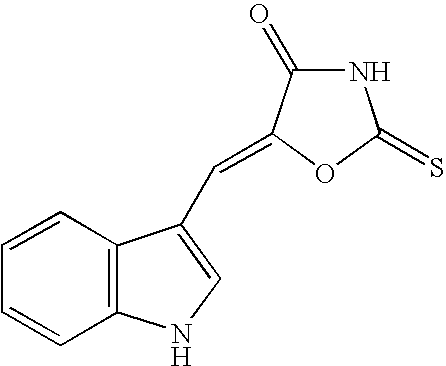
C1=CC=CC2=C1C(C=C1C(=O)NC(=S)O1)=CN2
